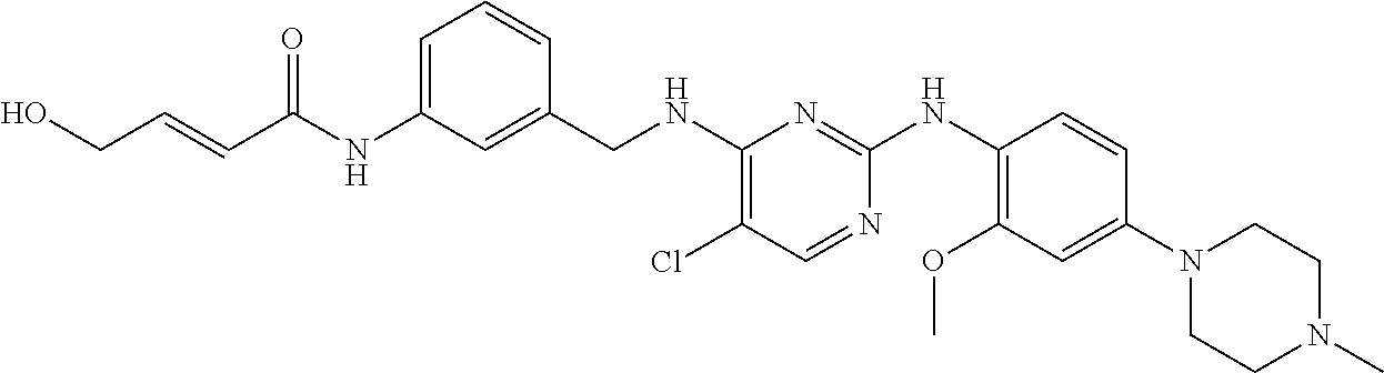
C1=C(NC(C=CCO)=O)C=C(CNC2=C(Cl)C=NC(NC3=C(OC)C=C(N4CCN(C)CC4)C=C3)=N2)C=C1
